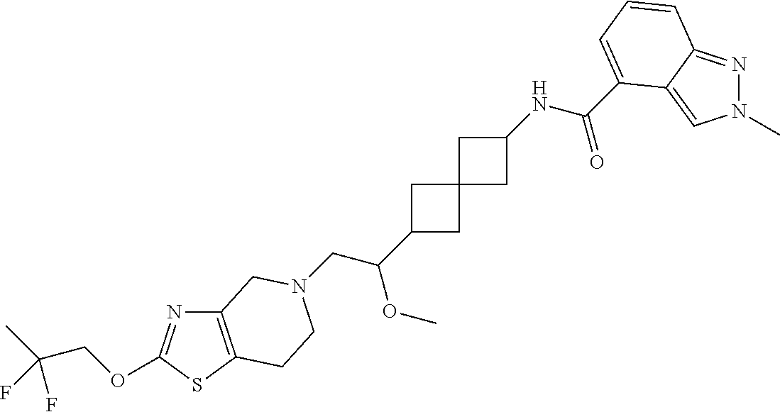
C12(CC(NC(=O)C3=CC=CC4=NN(C)C=C43)C1)CC(C(CN1CCC3=C(N=C(OCC(C)(F)F)S3)C1)OC)C2
